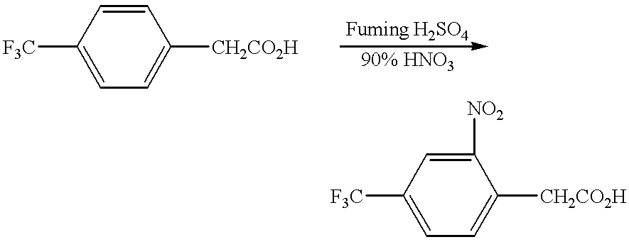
C1([F3C])=CC=C([CH2CO2H])C=C1.C1([F3C])=CC=C([CH2CO2H])C([NO2])=C1
